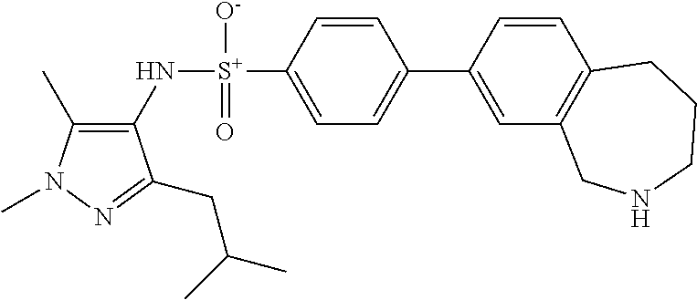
C1(C)=C(N[S+](C2=CC=C(C3=CC4=C(C=C3)CCCNC4)C=C2)([O-])=O)C(CC(C)C)=NN1C
